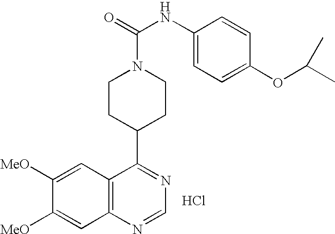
C1CC(C2=NC=NC3=C2C=C([MeO])C([MeO])=C3)CCN1C(=O)NC1=CC=C(OC(C)C)C=C1.Cl
